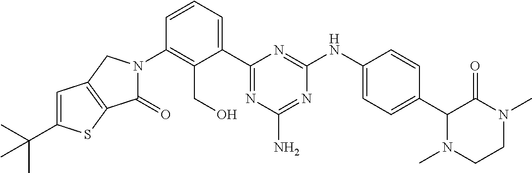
C1(N2C(=O)C3=C(C2)C=C(C(C)(C)C)S3)=C(CO)C(C2=NC(N)=NC(NC3=CC=C(C4N(C)CCN(C)C4=O)C=C3)=N2)=CC=C1
